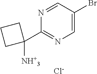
C1=C(Br)C=NC(C2([NH+3])CCC2)=N1.[Cl-]
